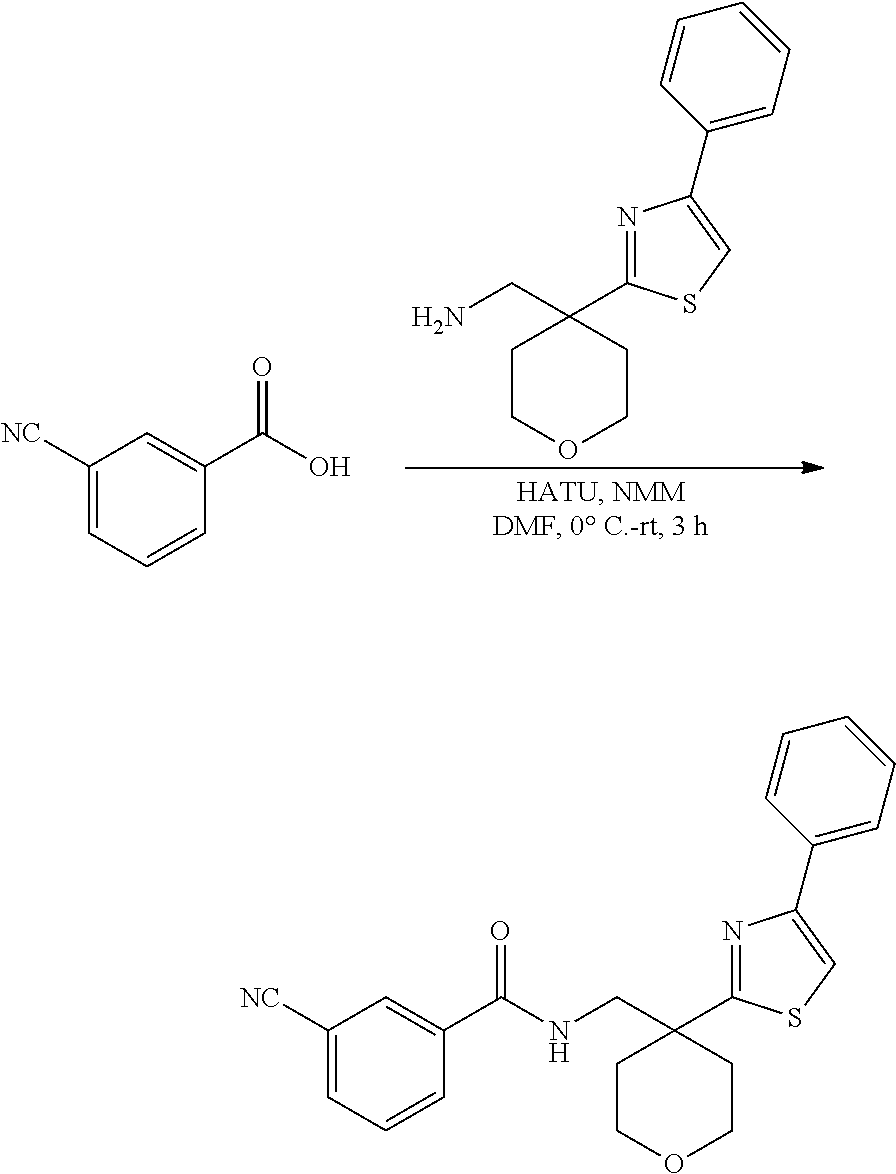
C1([NC])=CC=CC(C(O)=O)=C1.C1COCCC1(CN)C1=NC(C2=CC=CC=C2)=CS1.C1([NC])=CC=CC(C(=O)NCC2(C3=NC(C4=CC=CC=C4)=CS3)CCOCC2)=C1
